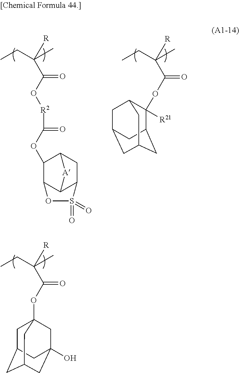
CCC(C)([R])C(OC12CC3CC(CC(O)(C1)C3)C2)=O.CCC(C)([R])C(O[R2]C(=O)OC1C2C3C(CC1[A]3)S(=O)(=O)O2)=O.CCC(C)([R])C(OC1([R21])C2CC3CC(CC1C3)C2)=O
